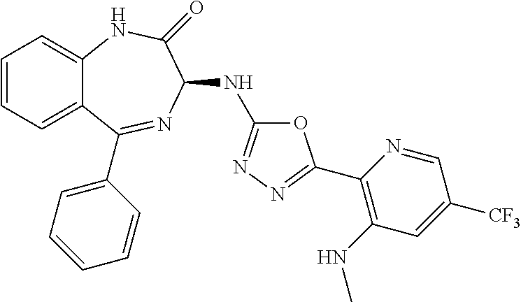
C1=CC=C2C(=C1)NC(=O)C(NC1=NN=C(C3=C(NC)C=C([CF3])C=N3)O1)N=C2C1=CC=CC=C1
